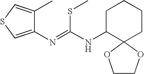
C1C(NC(SC)=NC2=CSC=C2C)C2(CCC1)OCCO2
